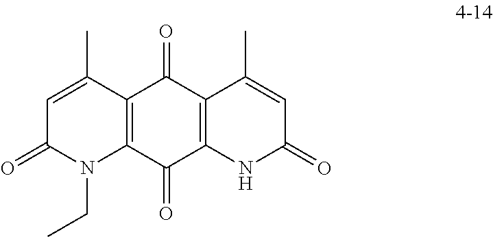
C12=C(C(=O)C3=C(C1=O)C(C)=CC(=O)N3)N(CC)C(=O)C=C2C
